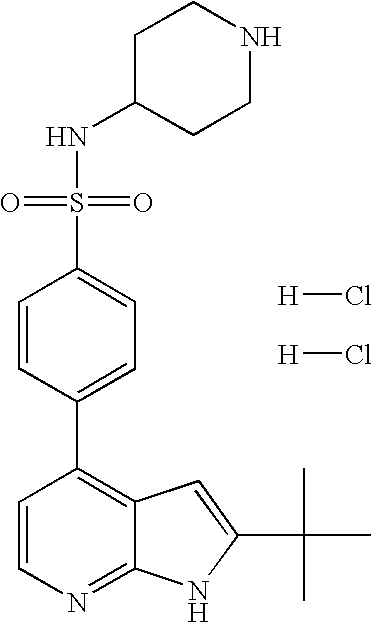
C1=CN=C2C(=C1C1=CC=C(S(=O)(NC3CCNCC3)=O)C=C1)C=C(C(C)(C)C)N2.[H]Cl.[H]Cl
